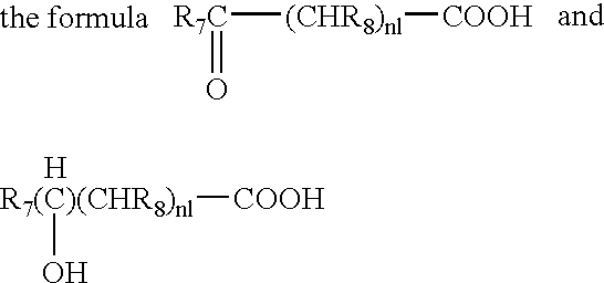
[R7C]([(CHR8)nl][COOH])=O.[R7(C)(CHR8)nl](O)[COOH].[H]
